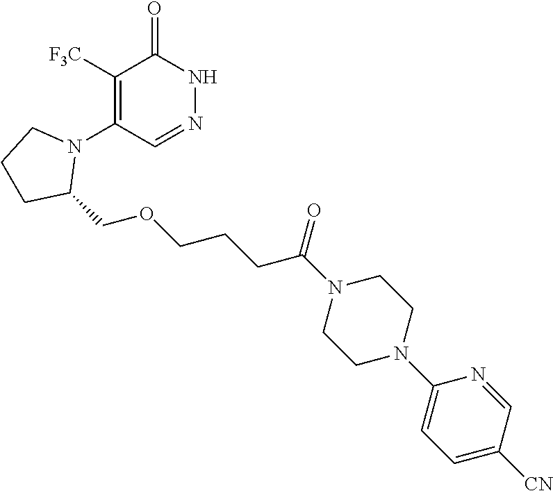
C1([F3C])=C(N2CCCC2COCCCC(N2CCN(C3=CC=C([CN])C=N3)CC2)=O)C=NNC1=O
